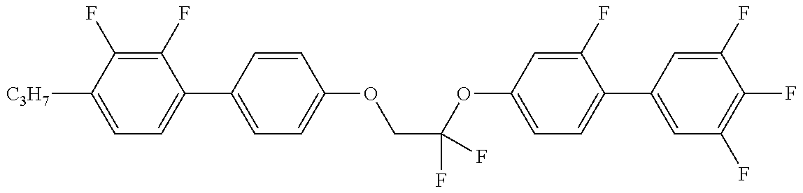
C1=C([C3H7])C(F)=C(F)C(C2=CC=C(OCC(OC3=CC=C(C4=CC(F)=C(F)C(F)=C4)C(F)=C3)(F)F)C=C2)=C1
